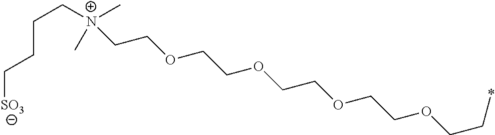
C(COCCOCCOCCOCC*)[N+](C)(C)CCCC[SO3]
